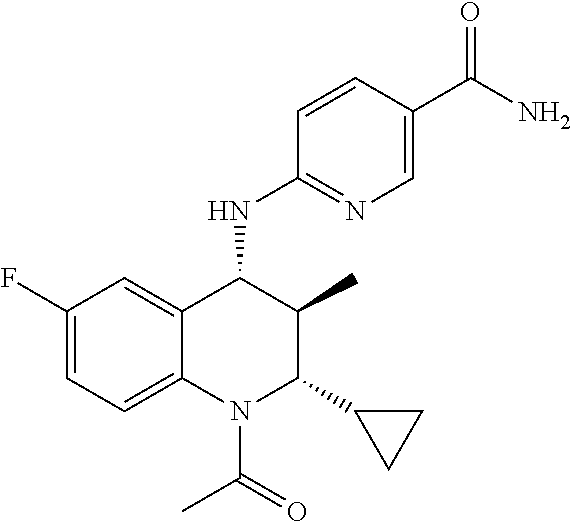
C1=CC(C(N)=O)=CN=C1NC1C(C)C(C2CC2)N(C(=O)C)C2=CC=C(F)C=C12
